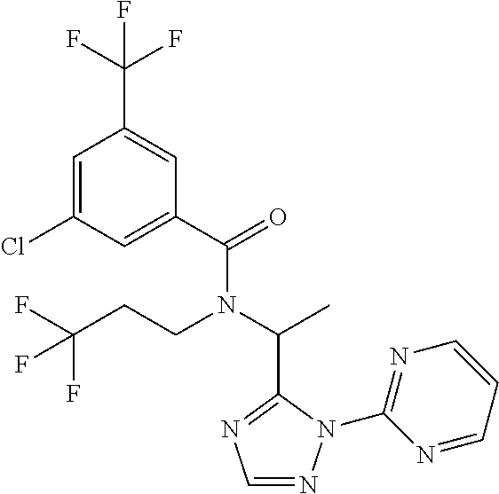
C1(C(=O)N(C(C)C2=NC=NN2C2=NC=CC=N2)CCC(F)(F)F)=CC(Cl)=CC(C(F)(F)F)=C1
